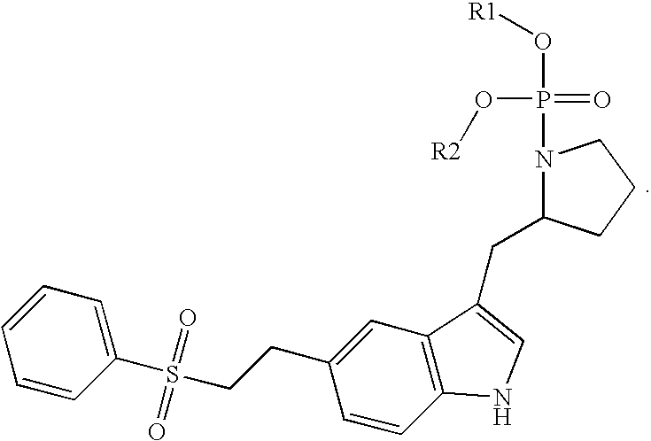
O(P(O[R2])(=O)N1C(CC2=CNC3=C2C=C(CCS(C2=CC=CC=C2)(=O)=O)C=C3)CCC1)[R1]
